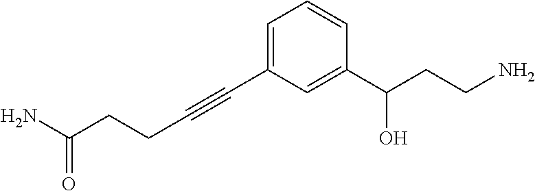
C(CC#CC1=CC=CC(C(CCN)O)=C1)C(N)=O
